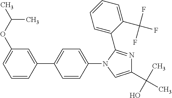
C1=CC(C2=CC=C(N3C(C4=CC=CC=C4C(F)(F)F)=NC(C(C)(O)C)=C3)C=C2)=CC(OC(C)C)=C1
